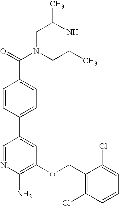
N1=CC(C2=CC=C(C(=O)N3CC(C)NC(C)C3)C=C2)=CC(OCC2=C(Cl)C=CC=C2Cl)=C1N
